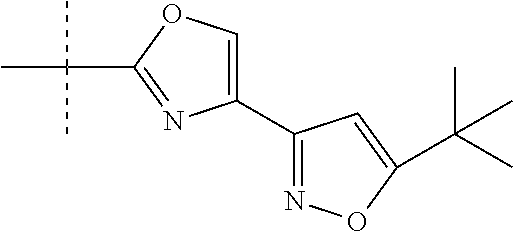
C1(C2=NOC(C(C)(C)C)=C2)=COC(C(C)(C)C)=N1
